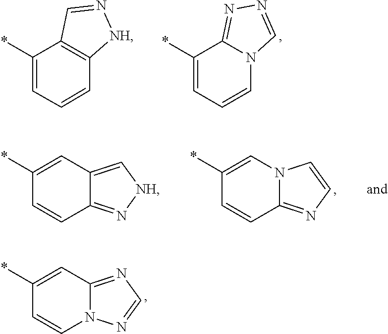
*C1=CC2=NC=NN2C=C1.N1=CN2C(=N1)C(*)=CC=C2.N1=CC2=C([NH]1)C=CC=C2*.*C1=CN2C(=NC=C2)C=C1.[NH]1N=C2C(=C1)C=C(*)C=C2
